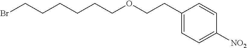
C1=C(CCOCCCCCCBr)C=CC([NO2])=C1
